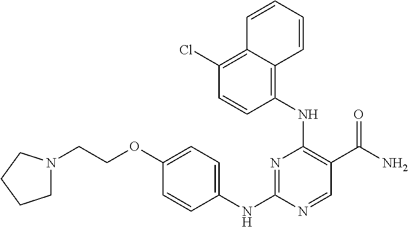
N1=C(NC2=CC=C(OCCN3CCCC3)C=C2)N=CC(C(N)=O)=C1NC1=C2C(=C(Cl)C=C1)C=CC=C2
